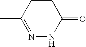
C1(C)=NNC(=O)CC1
